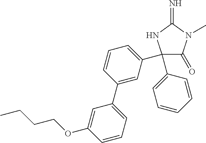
N1C(=N)N(C)C(=O)C1(C1=CC=CC=C1)C1=CC=CC(C2=CC=CC(OCCCC)=C2)=C1
